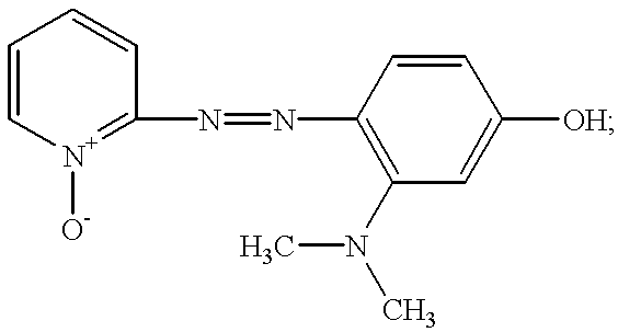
N(C1=C(N(C)C)C=C([OH])C=C1)=NC1=[N+]([O-])C=CC=C1
